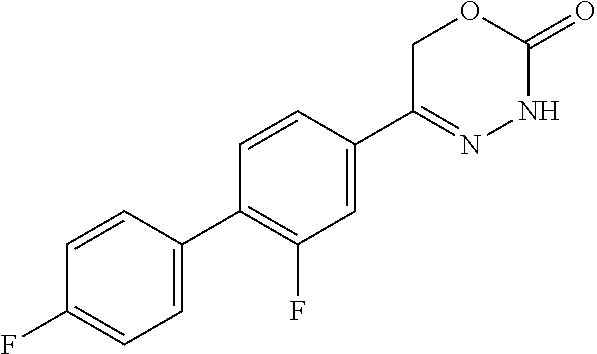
C1C(C2=CC(F)=C(C3=CC=C(F)C=C3)C=C2)=NNC(=O)O1
